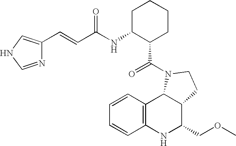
C12=C(NC(COC)C3C1N(C(=O)C1CCCCC1NC(=O)C=CC1=CNC=N1)CC3)C=CC=C2
